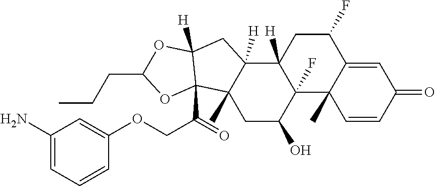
C1(F)CC2([H])C(F)(C3(C)C1=CC(=O)C=C3)C(O)CC1(C)C2([H])CC2([H])C1(C(=O)COC1=CC(N)=CC=C1)OC(CCC)O2
